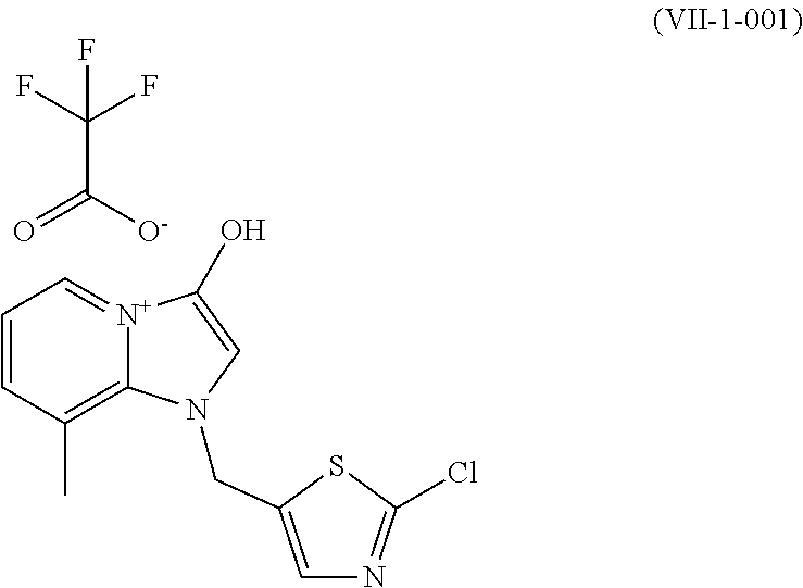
C1=CC(C)=C2[N+](=C1)C(O)=CN2CC1=CN=C(Cl)S1.C(C([O-])=O)(F)(F)F
